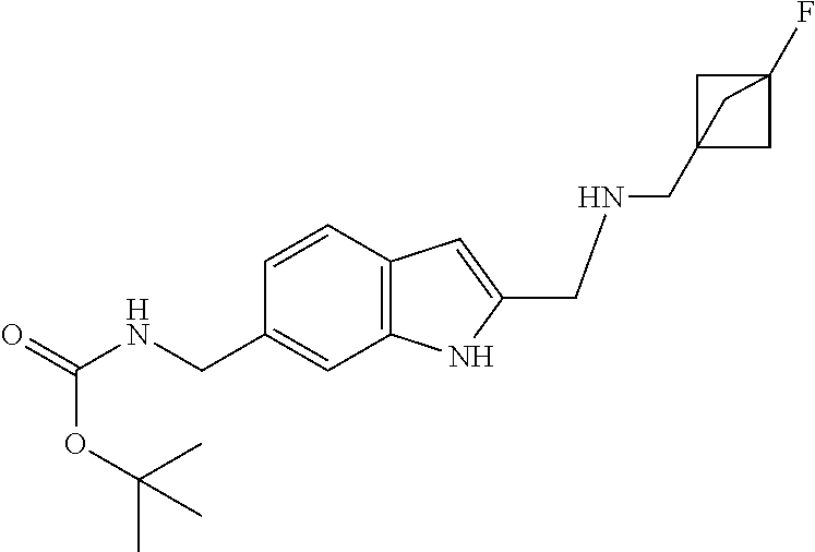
C1=CC2=C(C=C1CNC(OC(C)(C)C)=O)NC(CNCC13CC(F)(C1)C3)=C2
